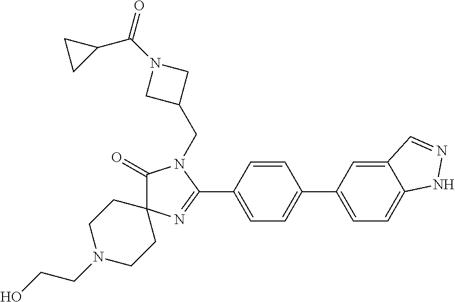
C1(=O)N(CC2CN(C(C3CC3)=O)C2)C(C2=CC=C(C3=CC=C4C(=C3)C=NN4)C=C2)=NC12CCN(CCO)CC2
